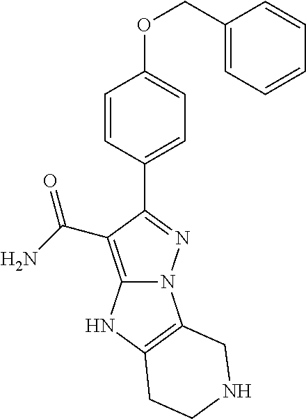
O(C1=CC=C(C2=NN3C(=C2C(N)=O)NC2=C3CNCC2)C=C1)CC1=CC=CC=C1
